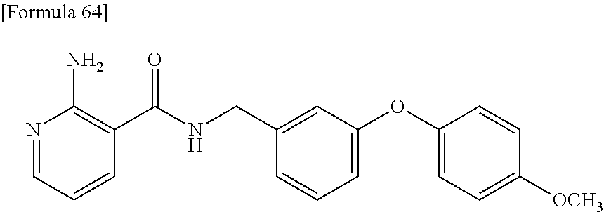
N1=CC=CC(C(NCC2=CC(OC3=CC=C([OCH3])C=C3)=CC=C2)=O)=C1N
